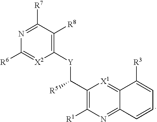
C1([Y]C(C2=C([R1])N=C3C(=[X1]2)C([R3])=CC=C3)[R5])=C([R8])C([R7])=NC([R6])=[X2]1
